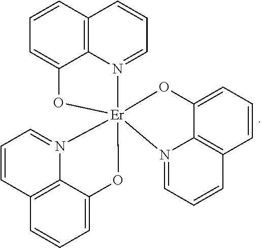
C12=C3C=CC=C1O[Er]14(N2=CC=C3)(N2=CC=CC3=C2C(=CC=C3)O1)N1=CC=CC2=C1C(=CC=C2)O4
